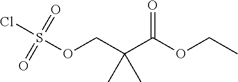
O(C(C(COS(Cl)(=O)=O)(C)C)=O)CC
